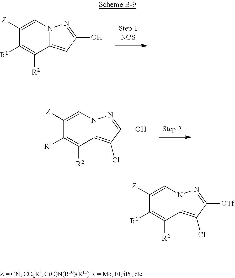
C1([Z])=CN2C(=CC(O)=N2)C([R2])=C1[R1].C1([Z])=CN2C(=C(Cl)C(O)=N2)C([R2])=C1[R1].C1([Z])=CN2C(=C(Cl)C([OTf])=N2)C([R2])=C1[R1]
